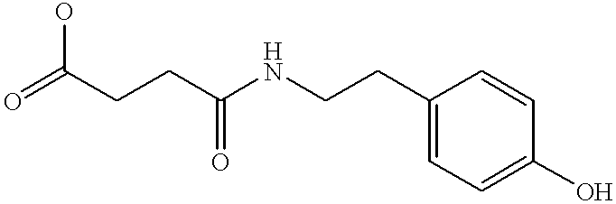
C1(CCNC(CCC(=O)O)=O)=CC=C(O)C=C1
